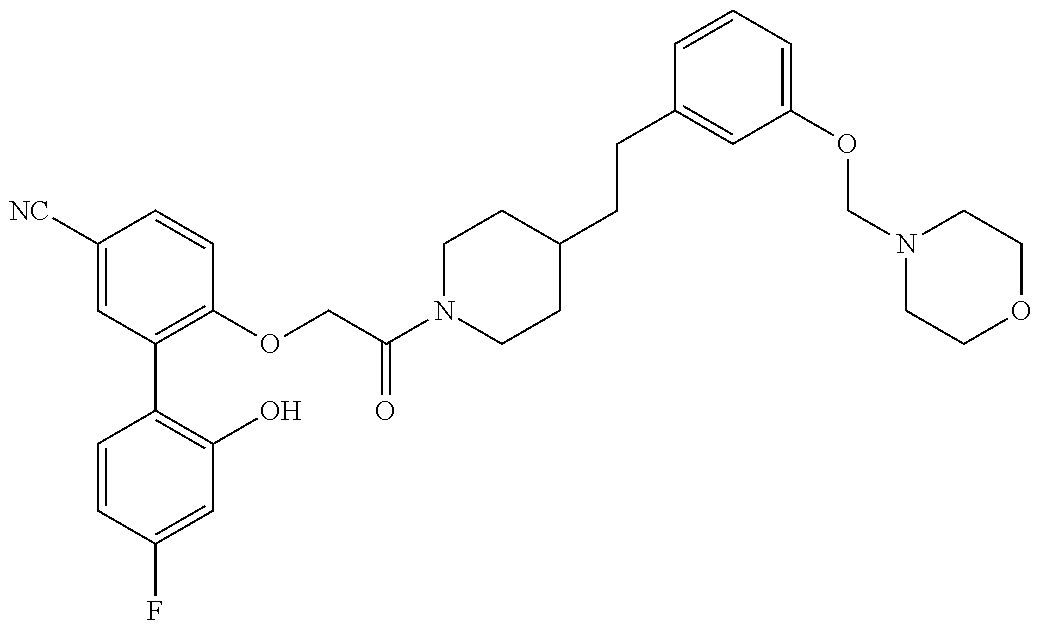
C1=CC(F)=CC(O)=C1C1=C(OCC(N2CCC(CCC3=CC(OCN4CCOCC4)=CC=C3)CC2)=O)C=CC([NC])=C1
